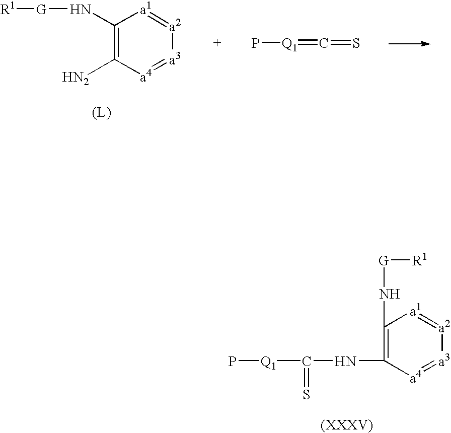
C1(N[G][R1])=C([HN2])[a4]=[a3][a2]=[a1]1.P[Q1]=C=S.C1(N[G][R1])=C(NC(=S)[Q1]P)[a4]=[a3][a2]=[a1]1
